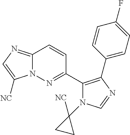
C12=NC=C([NC])N1N=C(C1=C(C3=CC=C(F)C=C3)N=CN1C1([NC])CC1)C=C2
